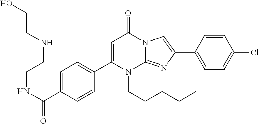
C1=C(C2=CC(=O)N3C(=NC(C4=CC=C(Cl)C=C4)=C3)N2CCCCC)C=CC(C(=O)NCCNCCO)=C1
